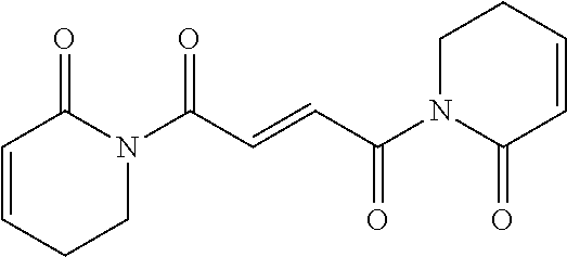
C1=CCCN(C(=O)C=CC(=O)N2C(=O)C=CCC2)C1=O
